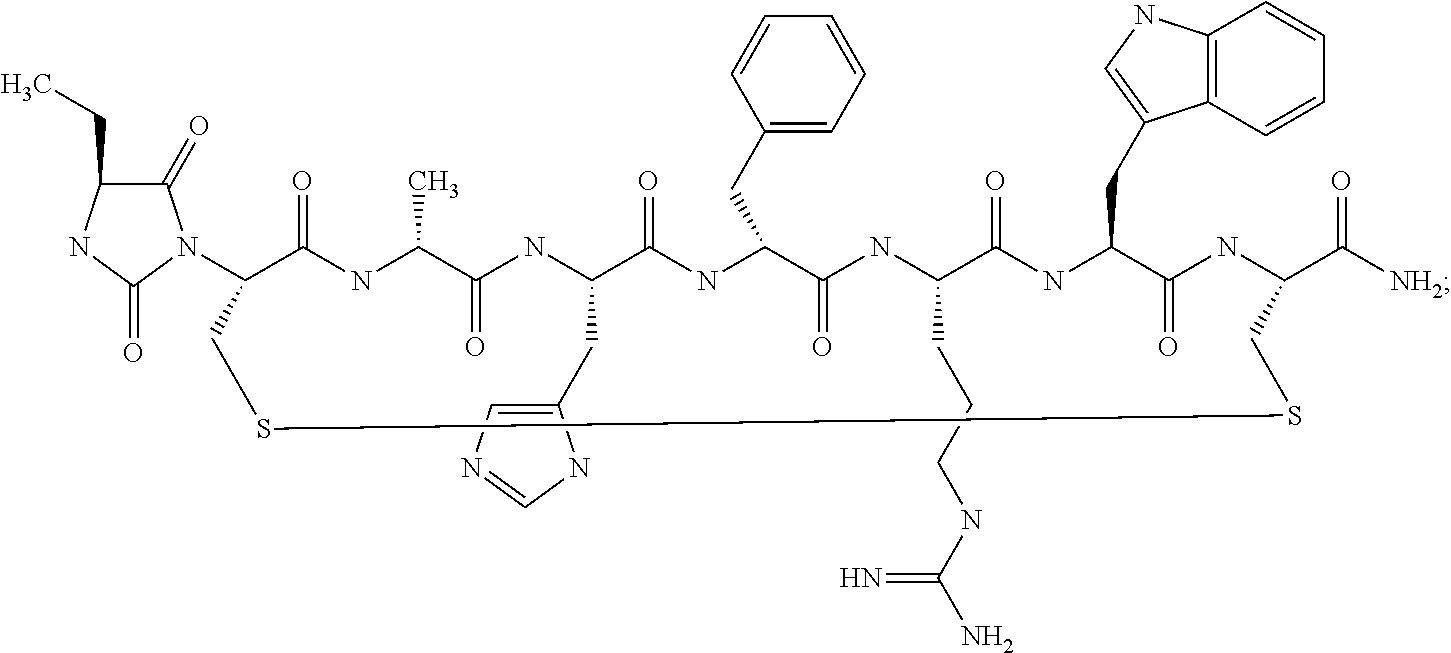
C1(N2C(=O)C(CC)NC2=O)C(=O)NC(C)C(=O)NC(CC2=CN=CN2)C(=O)NC(CC2=CC=CC=C2)C(=O)NC(CCCNC(N)=N)C(=O)NC(CC2=CNC3=C2C=CC=C3)C(=O)NC(C([NH2])=O)CSSC1
